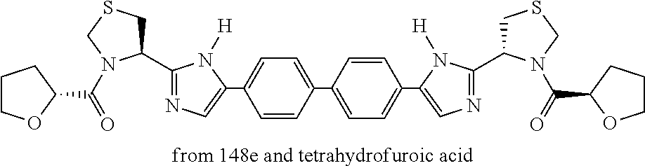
C1=CC(C2=CC=C(C3=CN=C(C4CSCN4C(=O)C4OCCC4)N3[H])C=C2)=CC=C1C1=CN=C(C2CSCN2C(=O)C2CCCO2)N1[H]
